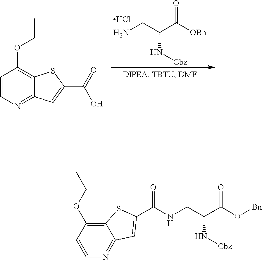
O=C([OBn])C(CN)N[Cbz].Cl.C12=NC=CC(OCC)=C1SC(C(=O)O)=C2.C12=C(OCC)C=CN=C1C=C(C(NCC(C(O[Bn])=O)N[Cbz])=O)S2
